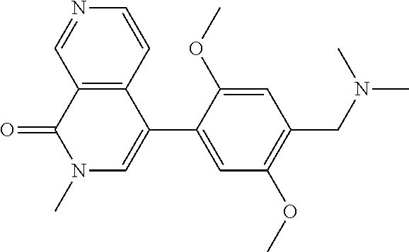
O=C1C2=C(C(C3=CC(OC)=C(CN(C)C)C=C3OC)=CN1C)C=CN=C2
